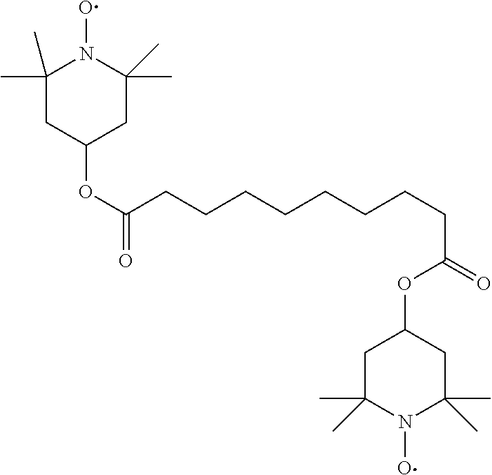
C1(C)(C)CC(OC(=O)CCCCCCCCC(=O)OC2CC(C)(C)N(O)C(C)(C)C2)CC(C)(C)N1O
